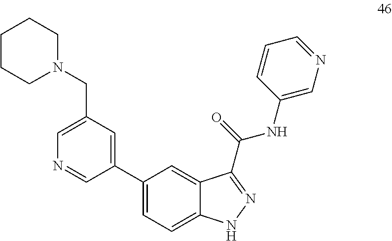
C1(C2=CC(CN3CCCCC3)=CN=C2)=CC=C2C(=C1)C(C(NC1=CN=CC=C1)=O)=NN2
